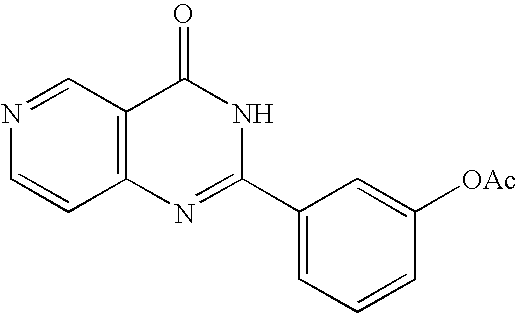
C12=C(C=NC=C1)C(=O)NC(C1=CC=CC([OAc])=C1)=N2
